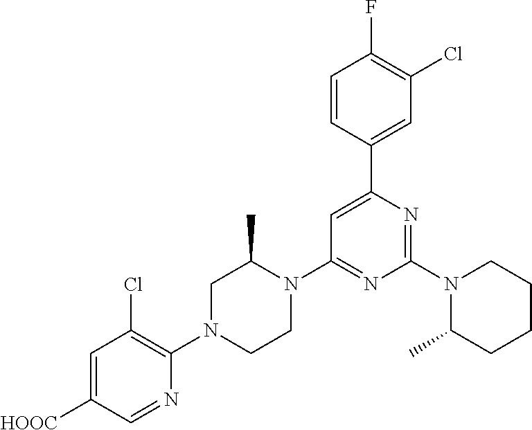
C1=C([HOOC])C=NC(N2CCN(C3=NC(N4C(C)CCCC4)=NC(C4=CC(Cl)=C(F)C=C4)=C3)C(C)C2)=C1Cl
